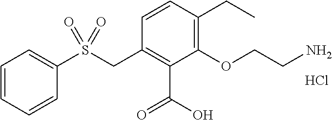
C(C1=C(OCCN)C(C(O)=O)=C(CS(C2=CC=CC=C2)(=O)=O)C=C1)C.Cl
